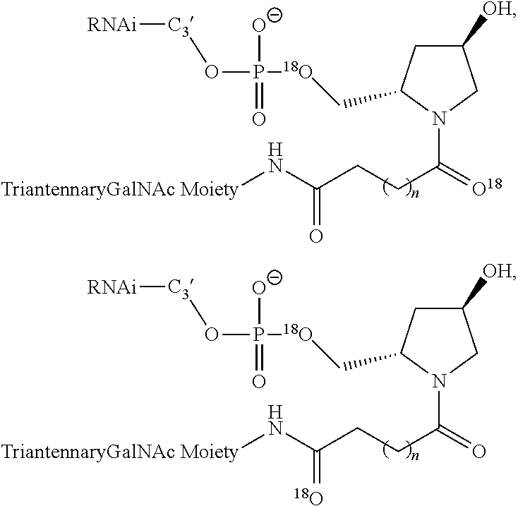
[TriantennaryGalNAc Moiety]NC(CCC(=[O18])N1CC([OH])CC1C[18O]P(O[C3][RNAi])([O-])=O)=O.[TriantennaryGalNAc Moiety]NC(CCC(=O)N1CC([OH])CC1C[18O]P(O[C3][RNAi])([O-])=O)=[18O]
